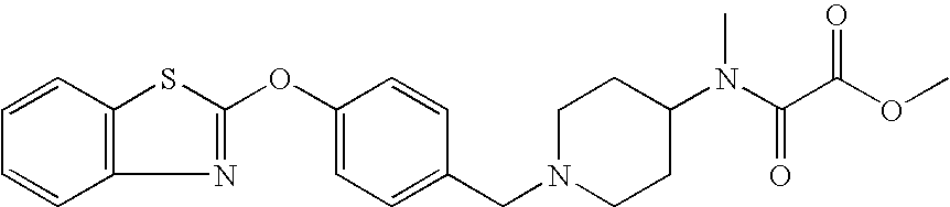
C1=CC2=C(C=C1)N=C(OC1=CC=C(CN3CCC(N(C(C(OC)=O)=O)C)CC3)C=C1)S2
